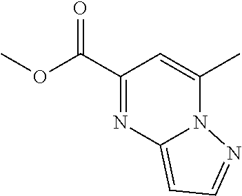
C1(C(OC)=O)=NC2=CC=NN2C(C)=C1
